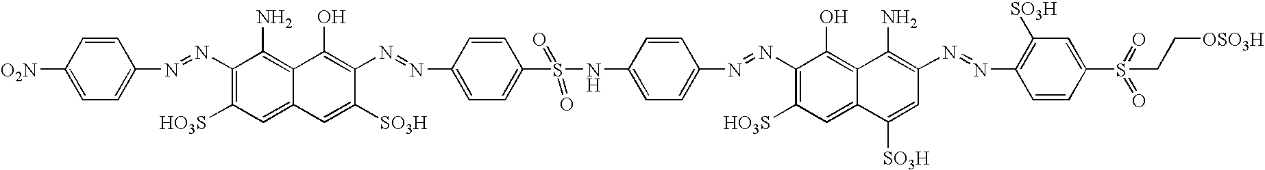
C1=CC([O2N])=CC=C1N=NC1=C([HO3S])C=C2C(=C1N)C(O)=C(N=NC1=CC=C(S(=O)(=O)NC3=CC=C(N=NC4=C([HO3S])C=C5C(=C4O)C(N)=C(N=NC4=C([SO3H])C=C(S(=O)(=O)CC[OSO3H])C=C4)C=C5[SO3H])C=C3)C=C1)C([SO3H])=C2
